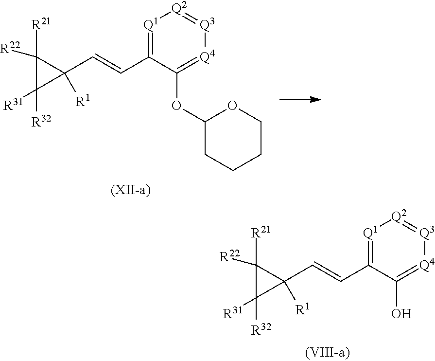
[Q1]1=C(C=CC2([R1])C([R21])([R22])C2([R31])[R32])C(O)=[Q4][Q3]=[Q2]1.[Q1]1=C(C=CC2([R1])C([R21])([R22])C2([R31])[R32])C(OC2CCCCO2)=[Q4][Q3]=[Q2]1
